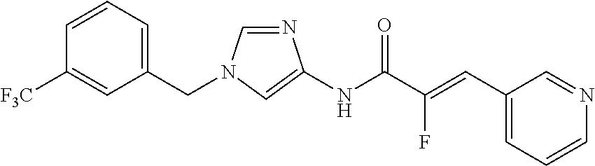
N1=CN(CC2=CC=CC([F3C])=C2)C=C1NC(C(=CC1=CC=CN=C1)F)=O
